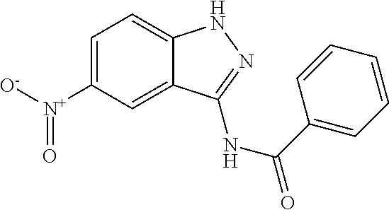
C1=C([N+]([O-])=O)C=C2C(=C1)NN=C2NC(=O)C1=CC=CC=C1
